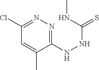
C1(Cl)=NN=C(NNC(=S)NC)C(C)=C1
